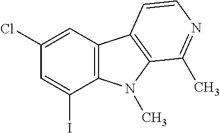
C12=C(N(C)C3=C1C=CN=C3C)C(I)=CC(Cl)=C2
